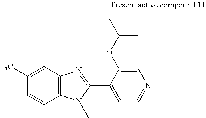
C1=C([F3C])C=CC2=C1N=C(C1=CC=NC=C1OC(C)C)N2C
